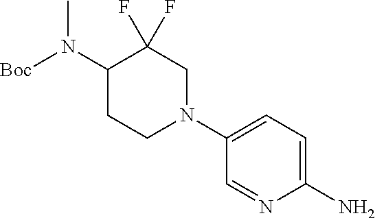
C1=NC(N)=CC=C1N1CC(F)(F)C(N([Boc])C)CC1
